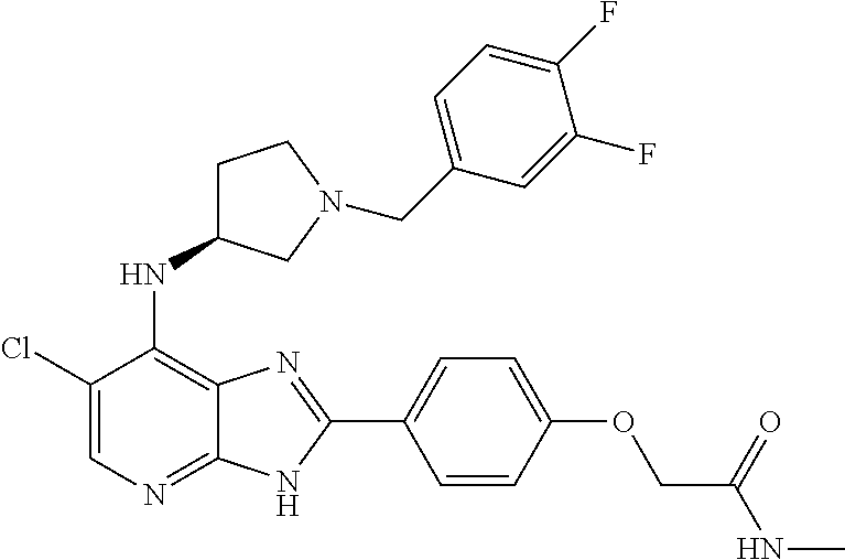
C1(Cl)=CN=C2C(=C1NC1CCN(CC3=CC=C(F)C(F)=C3)C1)N=C(C1=CC=C(OCC(NC)=O)C=C1)N2
